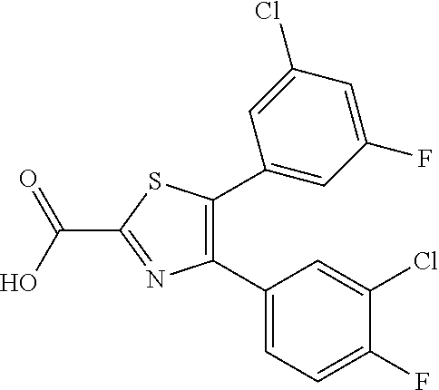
C1(C2=C(C3=CC(F)=CC(Cl)=C3)SC(C(=O)O)=N2)=CC=C(F)C(Cl)=C1
